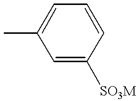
C1=C([SO3M])C=CC=C1C
